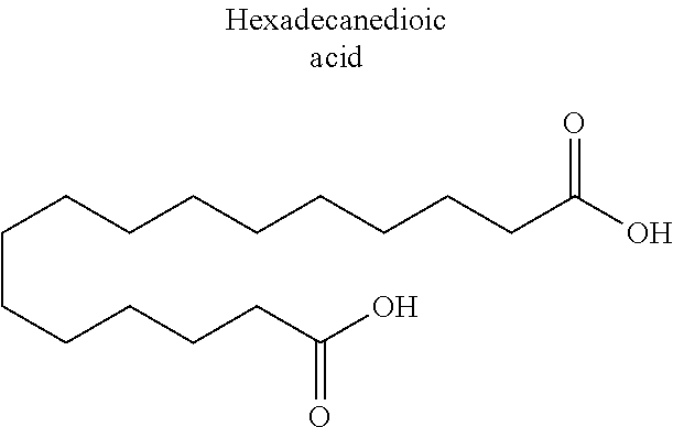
C(CCCCCC(O)=O)CCCCCCCCC(O)=O
